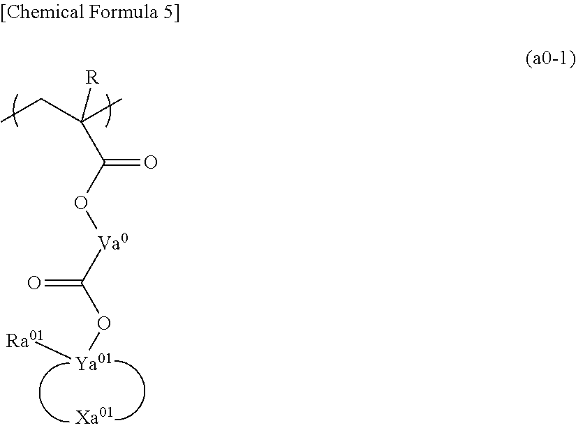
C(C)C(C)(C(O[Va0]C(O[Ya01][Ra01])=O)=O)[R]
